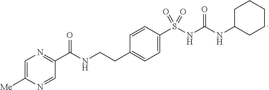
C1=CC(S(NC(NC2CCCCC2)=O)(=O)=O)=CC=C1CCNC(C1=NC=C([Me])N=C1)=O
